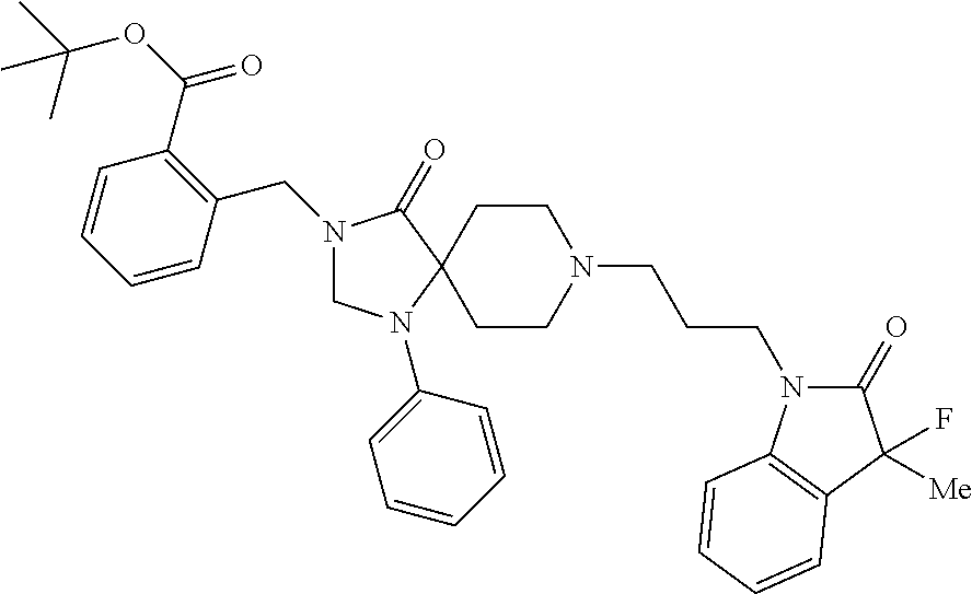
C1N(C2=CC=CC=C2)C2(C(=O)N1CC1=C(C(=O)OC(C)(C)C)C=CC=C1)CCN(CCCN1C(=O)C(F)([Me])C3=C1C=CC=C3)CC2
